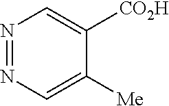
N1=NC=C([Me])C([CO2H])=C1
